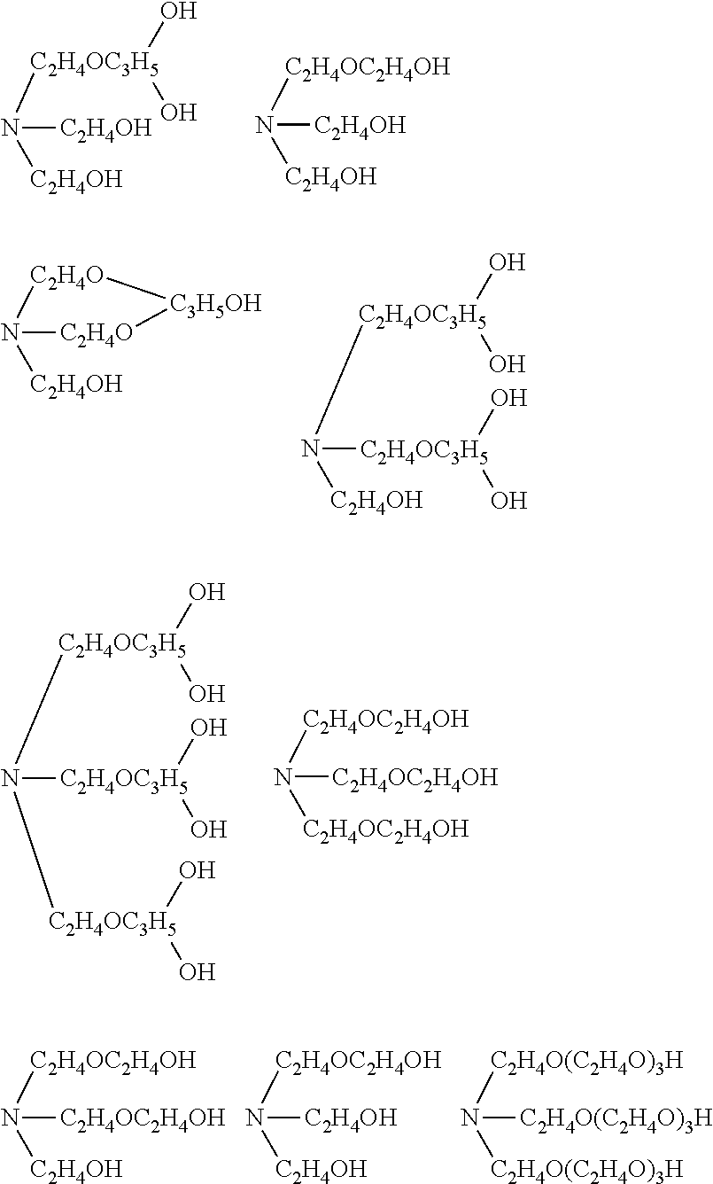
N([C2H4OH])([C2H4OC3H5](O)O)[C2H4OH].N([C2H4OH])([C2H4OC2H4OH])[C2H4OH].N1([C2H4OH])[C2H4O][C3H5OH][C2H4O]1.N([C2H4OC3H5](O)O)([C2H4OC3H5](O)O)[C2H4OH].N([C2H4OC3H5](O)O)([C2H4OC3H5](O)O)[C2H4OC3H5](O)O.N([C2H4OC2H4OH])([C2H4OC2H4OH])[C2H4OC2H4OH].N([C2H4OC2H4OH])([C2H4OC2H4OH])[C2H4OH].N([C2H4OH])([C2H4OC2H4OH])[C2H4OH].N([C2H4O(C2H4O)3H])([C2H4O(C2H4O)3H])[C2H4O(C2H4O)3H]
